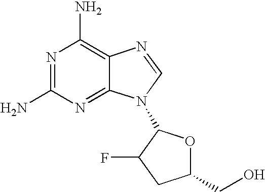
N1=C(N)N=C2C(=C1N)N=CN2C1OC(CO)CC1F
